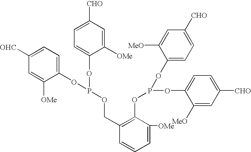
C1([OHC])=CC=C(OP(OC2=CC=C([CHO])C=C2[OMe])OCC2=C(OP(OC3=CC=C([CHO])C=C3[MeO])OC3=CC=C([CHO])C=C3[MeO])C([OMe])=CC=C2)C([OMe])=C1
